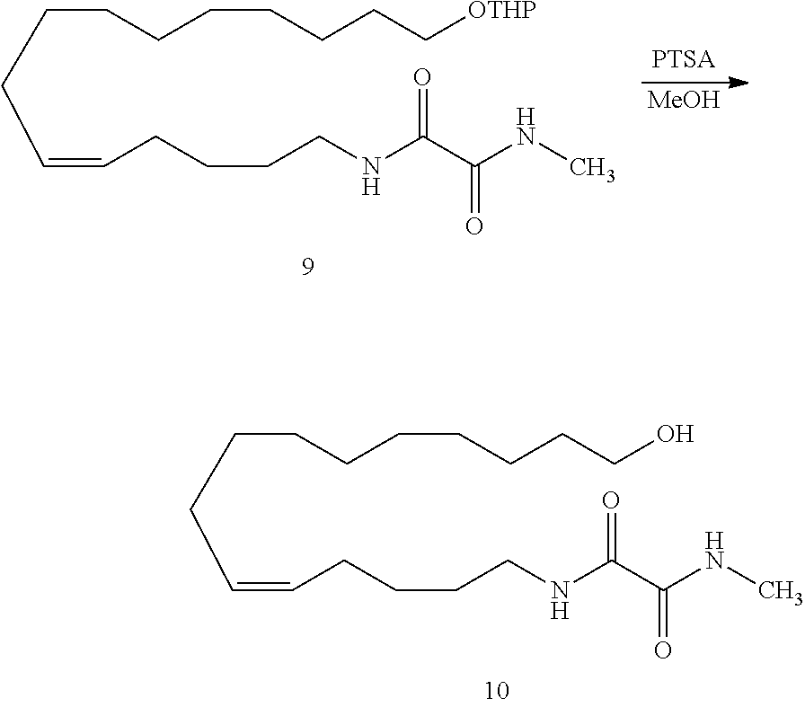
C(CCCCCCC[OTHP])CC=CCCCCNC(C(NC)=O)=O.[MeOH].C(CCCCCCCO)CC=CCCCCNC(C(NC)=O)=O
